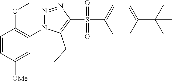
C1=CC([OMe])=CC(N2N=NC(S(C3=CC=C(C(C)(C)C)C=C3)(=O)=O)=C2CC)=C1OC
